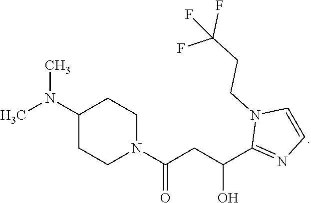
CN(C)C1CCN(C(CC(C2=NC=CN2CCC(F)(F)F)O)=O)CC1
